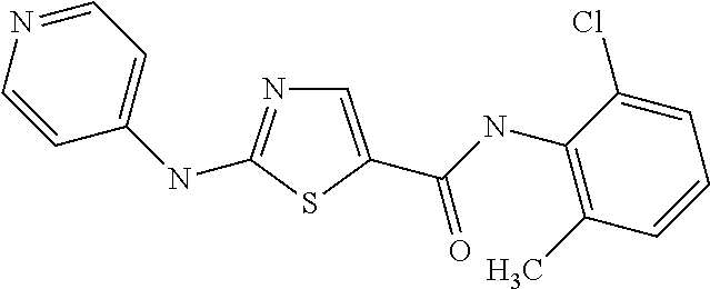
C1=C(C(NC2=C(C)C=CC=C2Cl)=O)SC(NC2=CC=NC=C2)=N1
